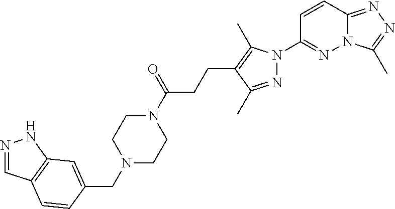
N12C(=NN=C1C)C=CC(N1N=C(C)C(CCC(N3CCN(CC4=CC5=C(C=NN5)C=C4)CC3)=O)=C1C)=N2
